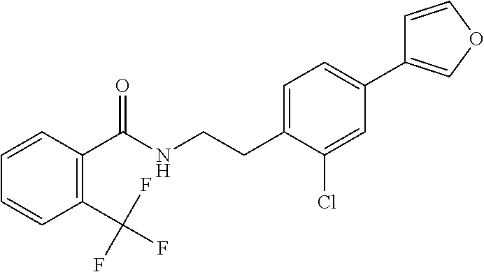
C(CNC(=O)C1=C(C(F)(F)F)C=CC=C1)C1=CC=C(C2=COC=C2)C=C1Cl
